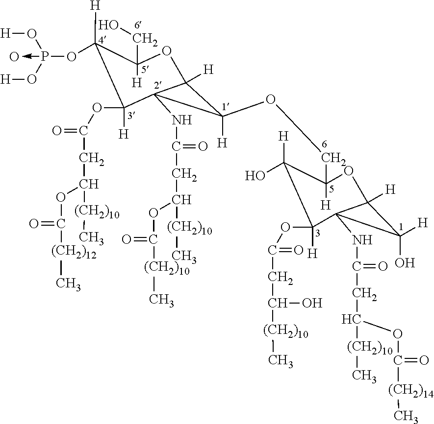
C1([H])(OP(O[H])(O[H])->O)C([H])(OC(CC([(CH2)10]C)OC(=O)[(CH2)12]C)=O)C2(NC(CC([(CH2)10]C)OC(=O)[(CH2)10]C)=O)C([H])(OC1(CO)[H])C2([H])OCC1([H])C([H])(O)C([H])(OC(CC([(CH2)10]C)O)=O)C2(NC(CC([(CH2)10]C)OC([(CH2)14]C)=O)=O)C([H])(O1)C2(O)[H]
